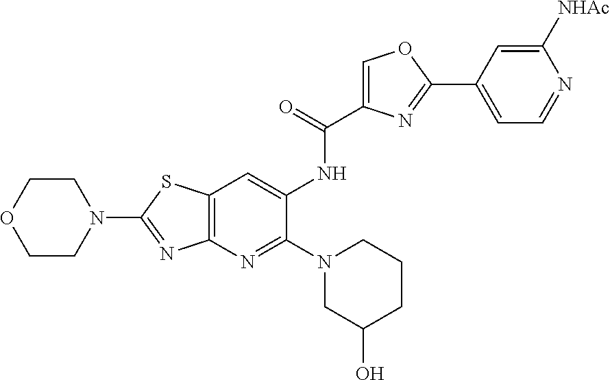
C12=C(N=C(N3CC(O)CCC3)C(NC(C3=COC(C4=CC=NC([NHAc])=C4)=N3)=O)=C1)N=C(N1CCOCC1)S2
